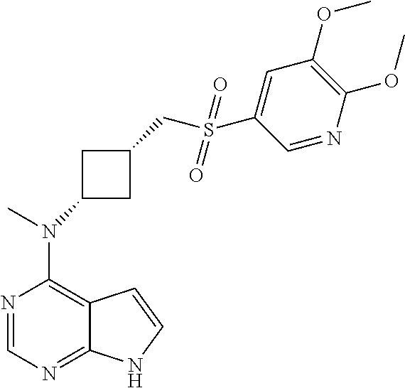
N1=CN=C2C(=C1N(C)C1CC(CS(C3=CC(OC)=C(OC)N=C3)(=O)=O)C1)C=CN2
